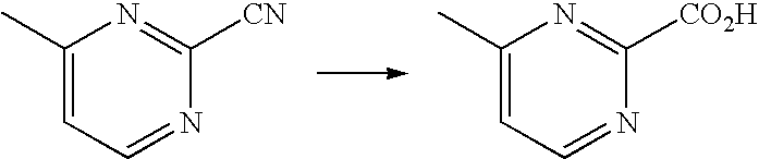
C1(C)=CC=NC([CN])=N1.C1(C)=CC=NC([CO2H])=N1
